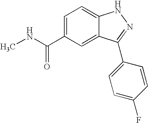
CNC(C1=CC=C2C(=C1)C(C1=CC=C(F)C=C1)=NN2)=O
